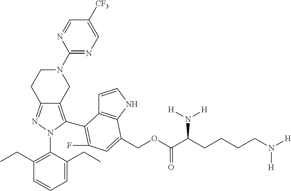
C12=NN(C3=C(CC)C=CC=C3CC)C(C3=C(F)C=C(COC(C(CCCCN([H])[H])N([H])[H])=O)C4=C3C=CN4)=C1CN(C1=NC=C([CF3])C=N1)CC2
